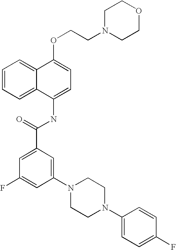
C1=CC=C2C(=C1)C(OCCN1CCOCC1)=CC=C2NC(C1=CC(F)=CC(N2CCN(C3=CC=C(F)C=C3)CC2)=C1)=O
